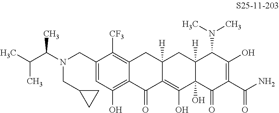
C1(CN(C(C(C)C)C)CC2CC2)=CC(O)=C2C(=C1[CF3])CC1([H])C(=C(O)C3(O)C([H])(C1)C(N(C)C)C(O)=C(C(N)=O)C3=O)C2=O
